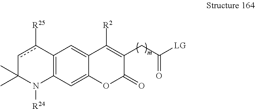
C12=CC3=C(C=C1C([R2])=C(CC(=O)[LG])C(=O)O2)c([R25])cC(C)(C)N3[R24]
